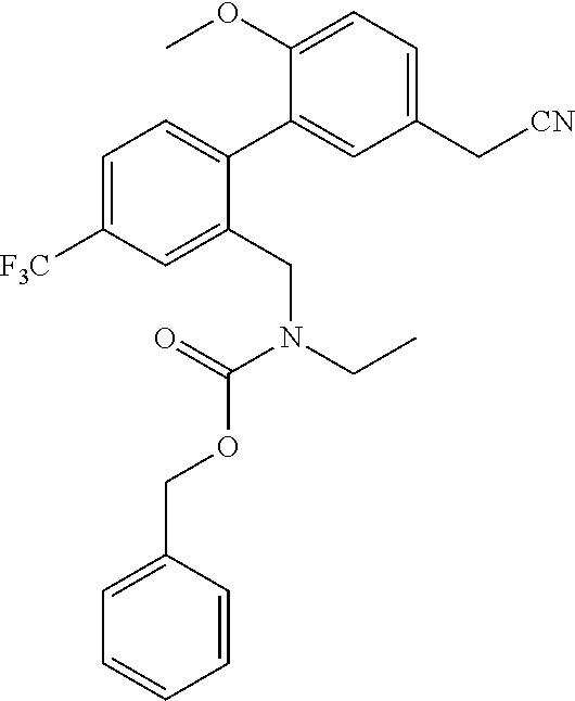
C1=C([F3C])C=C(CN(C(=O)OCC2=CC=CC=C2)CC)C(C2=CC(C[CN])=CC=C2OC)=C1
